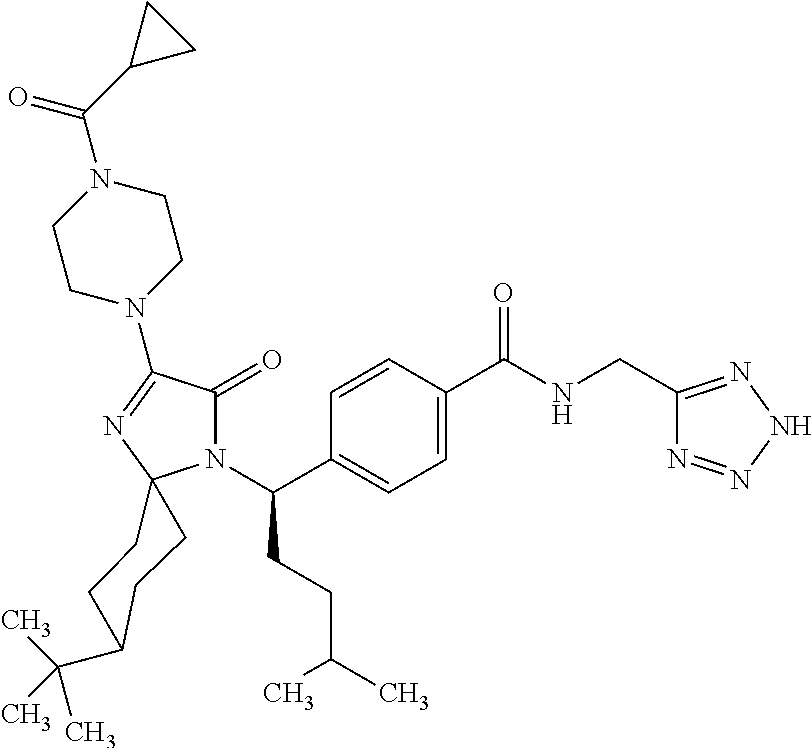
C1=C(C(=O)NCC2=NNN=N2)C=CC(C(N2C(=O)C(N3CCN(C(C4CC4)=O)CC3)=NC23CCC(C(C)(C)C)CC3)CCC(C)C)=C1
